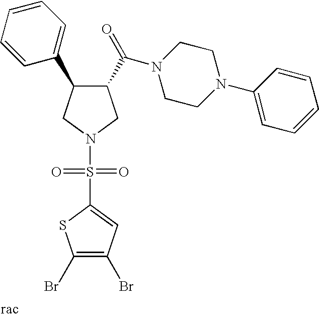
C1(C(=O)N2CCN(C3=CC=CC=C3)CC2)C(C2=CC=CC=C2)CN(S(C2=CC(Br)=C(Br)S2)(=O)=O)C1
